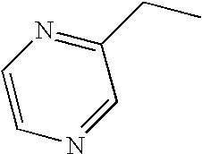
C1=CN=C(CC)C=N1
